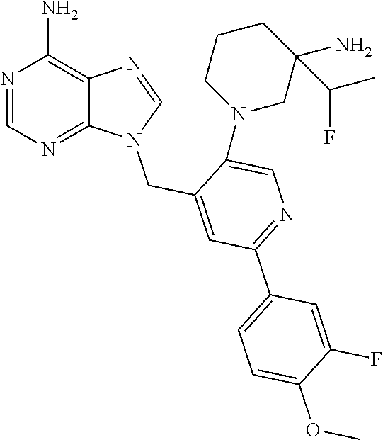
N1(CC2=CC(C3=CC=C(OC)C(F)=C3)=NC=C2N2CC(N)(C(F)C)CCC2)C2=NC=NC(N)=C2N=C1
